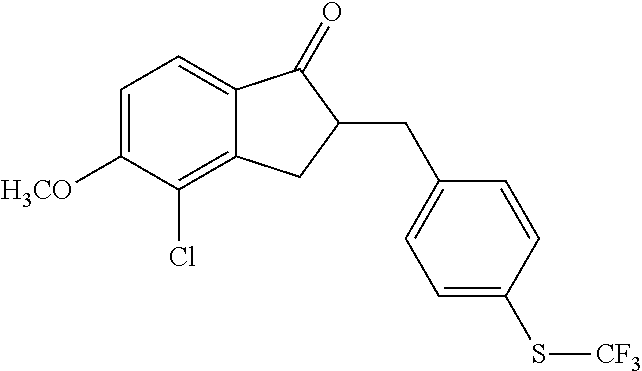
C1=C([H3CO])C(Cl)=C2C(=C1)C(=O)C(CC1=CC=C(S[CF3])C=C1)C2
